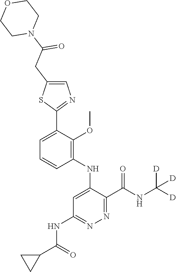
C1=C(C2=NC=C(CC(=O)N3CCOCC3)S2)C(OC)=C(NC2=CC(NC(C3CC3)=O)=NN=C2C(NC([D])([D])[D])=O)C=C1
